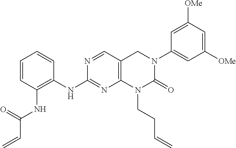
C1(NC2=C(NC(C=C)=O)C=CC=C2)=NC2=C(CN(C3=CC([OMe])=CC([OMe])=C3)C(=O)N2CCC=C)C=N1
